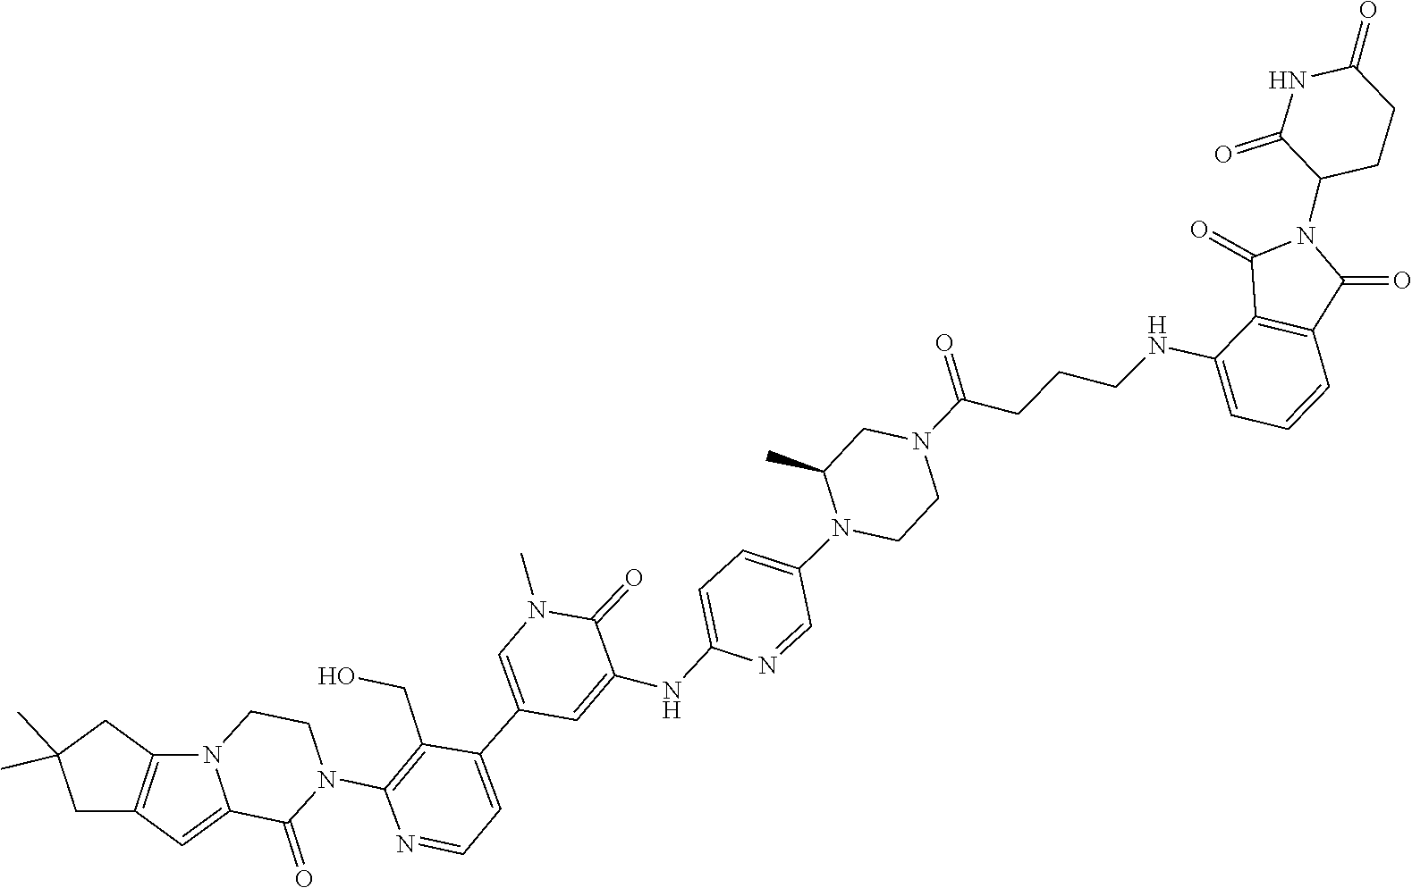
N12C3=C(C=C1C(=O)N(C1=C(CO)C(C4=CN(C)C(=O)C(NC5=CC=C(N6CCN(C(=O)CCCNC7=CC=CC8=C7C(=O)N(C7C(=O)NC(=O)CC7)C8=O)CC6C)C=N5)=C4)=CC=N1)CC2)CC(C)(C)C3
